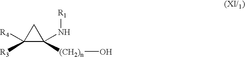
C1([R3])([R4])C([(CH2)n]O)(N[R1])C1
